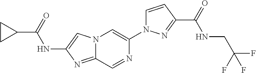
C1(C(=O)NC2=CN3C(=N2)C=NC(N2C=CC(C(=O)NCC(F)(F)F)=N2)=C3)CC1
